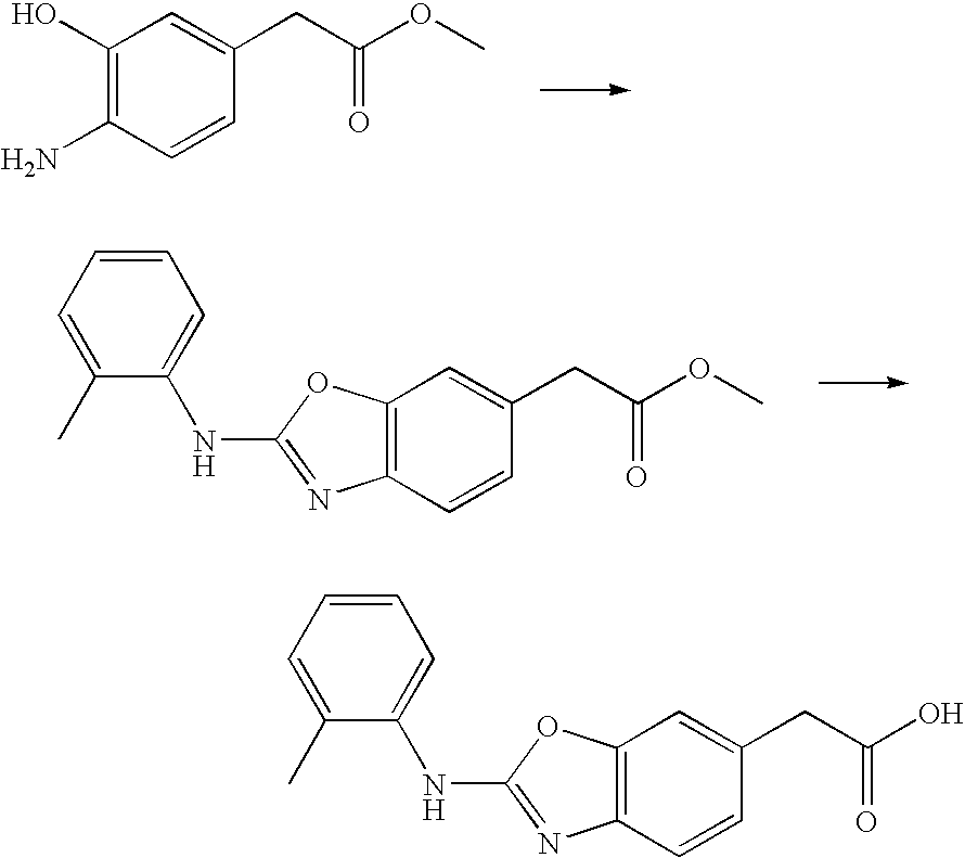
C1(O)=C(N)C=CC(CC(OC)=O)=C1.C12=C(C=CC(CC(OC)=O)=C1)N=C(NC1=CC=CC=C1C)O2.C12=C(C=CC(CC(O)=O)=C1)N=C(NC1=CC=CC=C1C)O2
